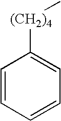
C1=CC=CC=C1[(CH2)4]C
